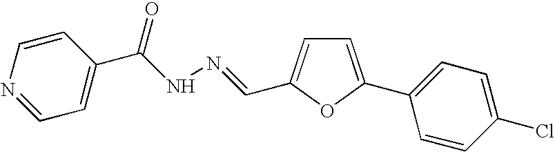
C1=CC(C(NN=CC2=CC=C(C3=CC=C(Cl)C=C3)O2)=O)=CC=N1
